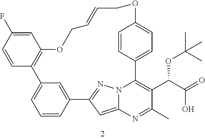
C1=CC2=CC(=C1)C1=C(C=C(F)C=C1)OCC=CCOC1=CC=C(C3=C(C(C(=O)O)OC(C)(C)C)C(C)=NC4=CC2=NN43)C=C1
